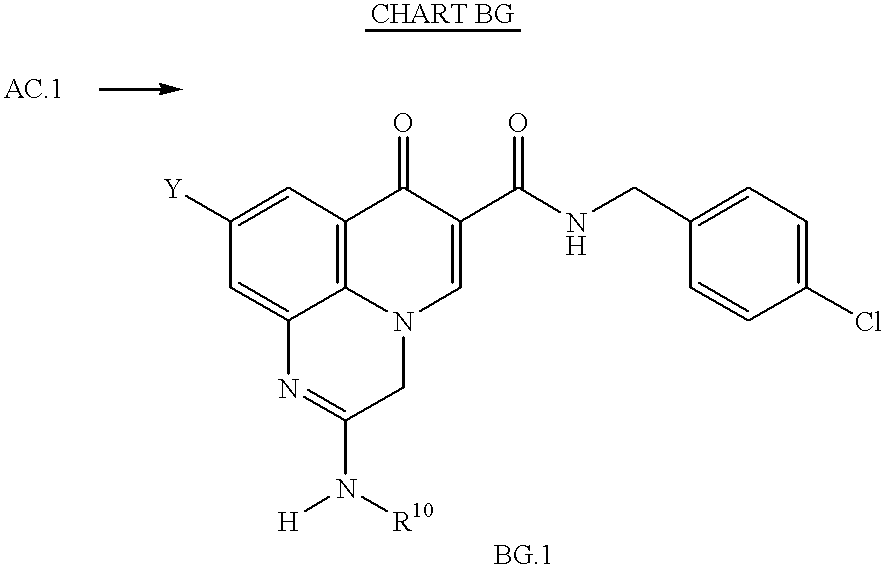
C1=C2C3=C(C=C1[Y])C(=O)C(C(NCC1=CC=C(Cl)C=C1)=O)=CN3CC(N([R10])[H])=N2
